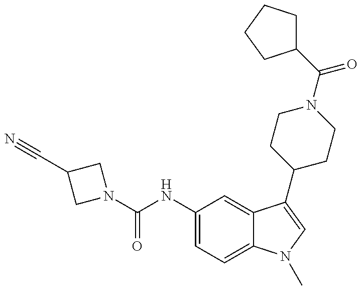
N1(C(NC2=CC=C3C(=C2)C(C2CCN(C(C4CCCC4)=O)CC2)=CN3C)=O)CC(C#N)C1
